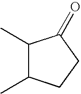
C1(C)C(C)CCC1=O
